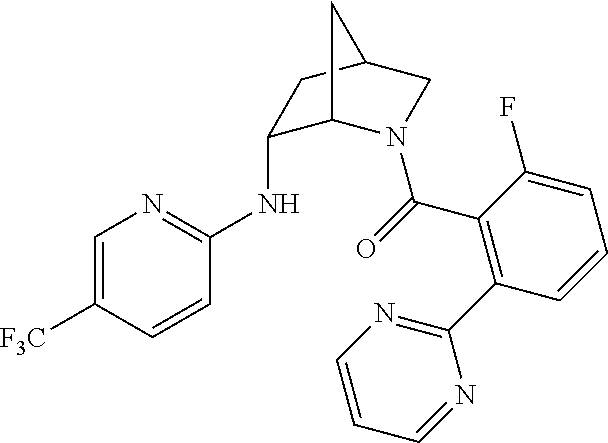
C1(NC2=NC=C([F3C])C=C2)C2N(C(=O)C3=C(C4=NC=CC=N4)C=CC=C3F)CC(C1)C2
